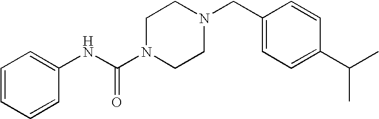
C1=CC=CC(NC(N2CCN(CC3=CC=C(C(C)C)C=C3)CC2)=O)=C1
